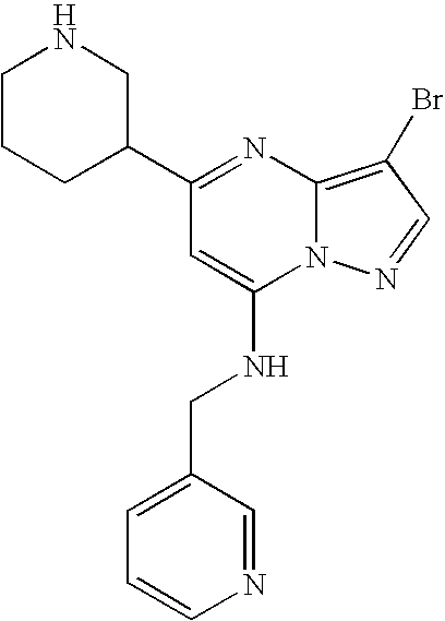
C1(C2=NC3=C(Br)C=NN3C(NCC3=CC=CN=C3)=C2)CNCCC1
